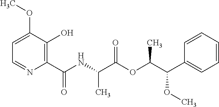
C1=C(OC)C(O)=C(C(NC(C(OC(C(OC)C2=CC=CC=C2)C)=O)C)=O)N=C1
